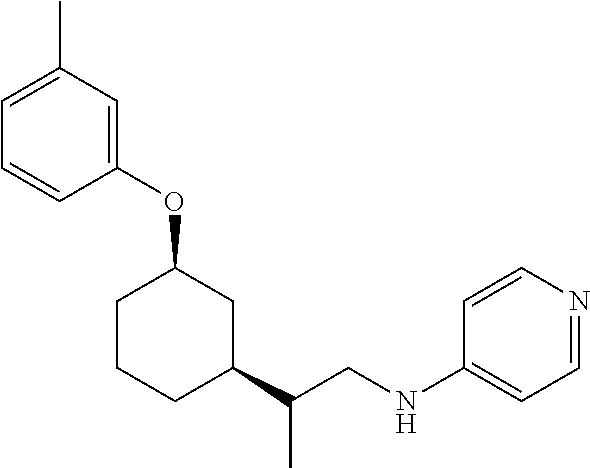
C1=C(C)C=C(OC2CCCC(C(C)CNC3=CC=NC=C3)C2)C=C1
